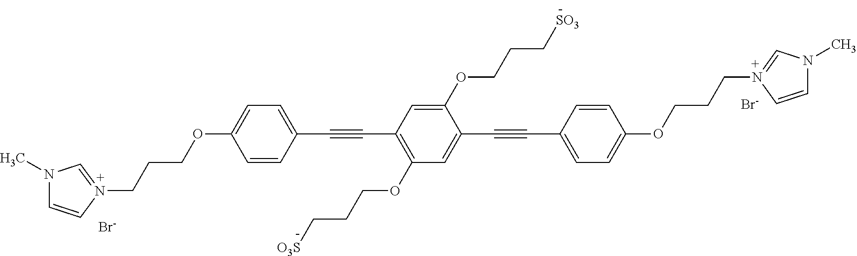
C1=C(C#CC2=C(OCCC[O3S])C=C(C#CC3=CC=C(OCCCN4=CN(C)C=C4)C=C3)C(OCCC[SO3])=C2)C=CC(OCCCN2=CN(C)C=C2)=C1.[Br-].[Br-]
